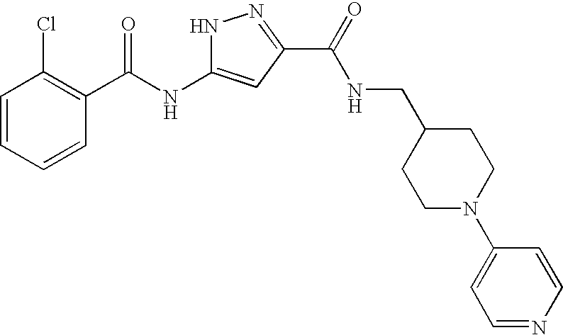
C1=CC=CC(C(NC2=CC(C(=O)NCC3CCN(C4=CC=NC=C4)CC3)=NN2)=O)=C1Cl
